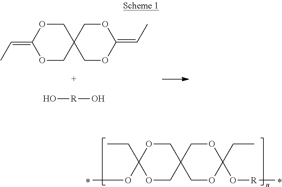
C(=C1OCC2(CO1)COC(=CC)OC2)C.O[R]O.C1(CC)(OC)OCC2(CO1)COC(O[R]C)(CC)OC2.*.*
